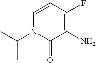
CC(N1C(=O)C(N)=C(F)C=C1)C
